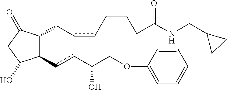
C1(ccC(COC2=CC=CC=C2)O)C(CccCCCC(NCC2CC2)=O)C(=O)CC1O
